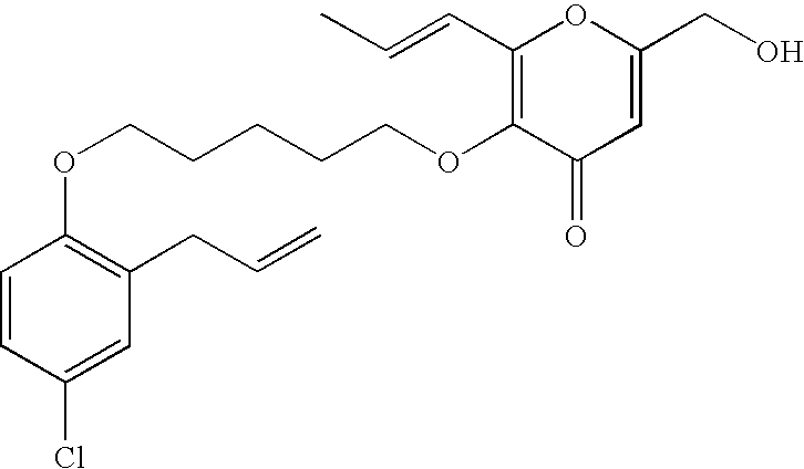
C1=CC(Cl)=CC(CC=C)=C1OCCCCCOC1=C(C=CC)OC(CO)=CC1=O
